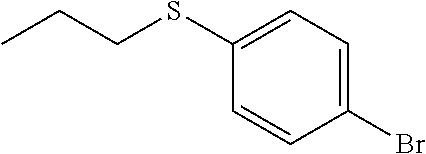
CCCSC1=CC=C(Br)C=C1
